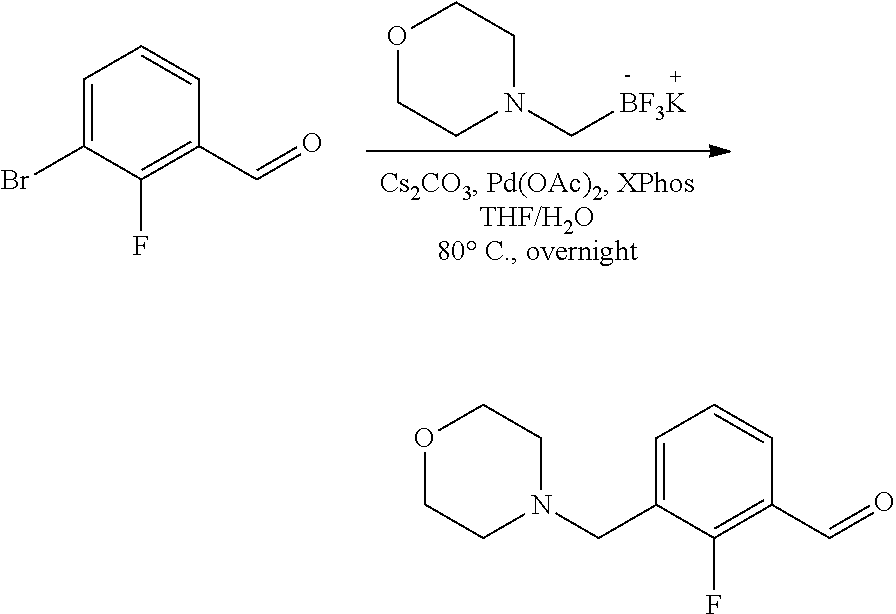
O1CCN(C[BF3K])CC1.C1=C(Br)C(F)=C(C=O)C=C1.C1=C(CN2CCOCC2)C(F)=C(C=O)C=C1
